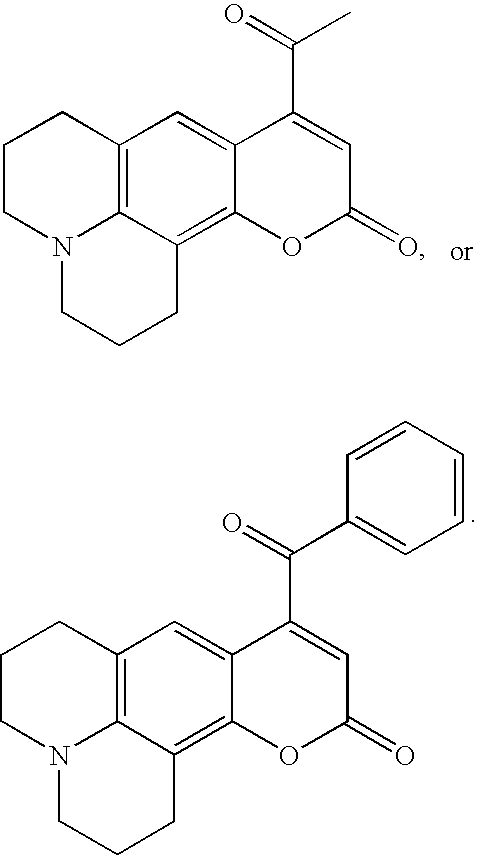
C1CN2C3=C(C1)C=C1C(=C3CCC2)OC(=O)C=C1C(=O)C.C1CN2C3=C(C1)C=C1C(=C3CCC2)OC(=O)C=C1C(=O)C1=CC=CC=C1
